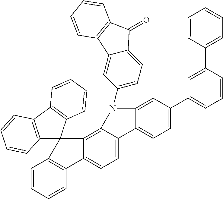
C1=CC=CC2=C1C1(C3=C4C(=CC=C23)C2=CC=C(C3=CC=CC(C5=CC=CC=C5)=C3)C=C2N4C2=CC=C3C(=C2)C2=C(C3=O)C=CC=C2)C2=C(C3=C1C=CC=C3)C=CC=C2
